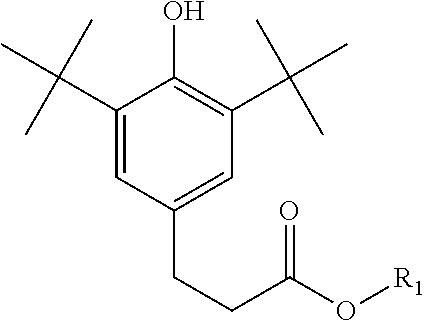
[R1]OC(CCC1=CC(C(C)(C)C)=C(O)C(C(C)(C)C)=C1)=O
